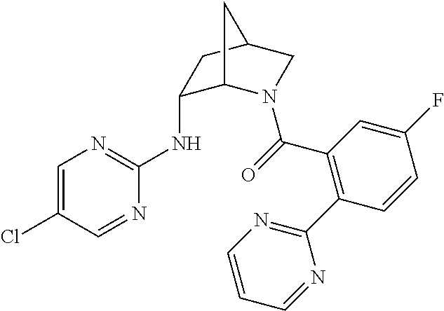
C1=C(Cl)C=NC(NC2C3N(C(=O)C4=C(C5=NC=CC=N5)C=CC(F)=C4)CC(C2)C3)=N1
